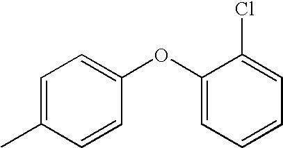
C1=C(C)C=CC(OC2=CC=CC=C2Cl)=C1
